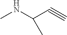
CNC(C#C)C
